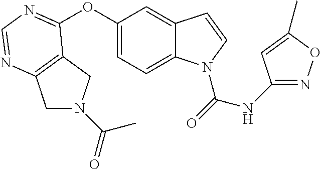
C12=C(N=CN=C1OC1=CC=C3C(=C1)C=CN3C(=O)NC1=NOC(C)=C1)CN(C(=O)C)C2
